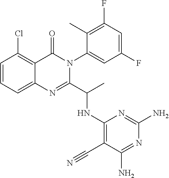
C1=CC=C2C(=C1Cl)C(=O)N(C1=CC(F)=CC(F)=C1C)C(C(C)NC1=C(C#N)C(N)=NC(N)=N1)=N2
